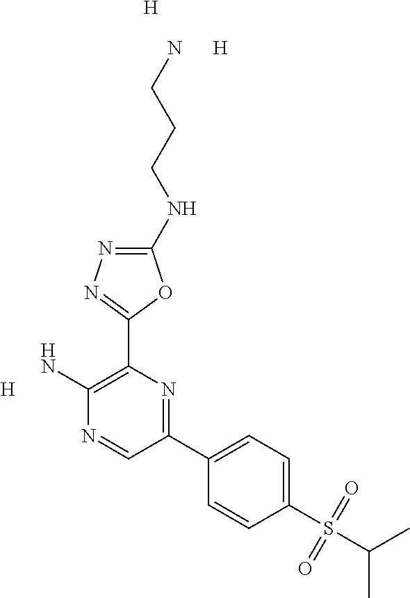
C1(NCCCN)=NN=C(C2=C(N)N=CC(C3=CC=C(S(C(C)C)(=O)=O)C=C3)=N2)O1.[H].[H].[H]
